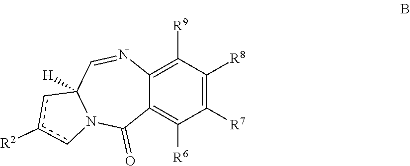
C12=C([R6])C([R7])=C([R8])C([R9])=C1N=CC1([H])N(C2=O)cc([R2])c1
